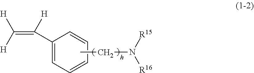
C([H])([H])=C([H])C1=CC=CC=C1.CCN([R16])[R15]
